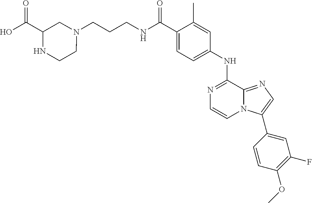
C(C1=CC=C(NC2=NC=CN3C2=NC=C3C2=CC(F)=C(OC)C=C2)C=C1C)(NCCCN1CC(C(O)=O)NCC1)=O
